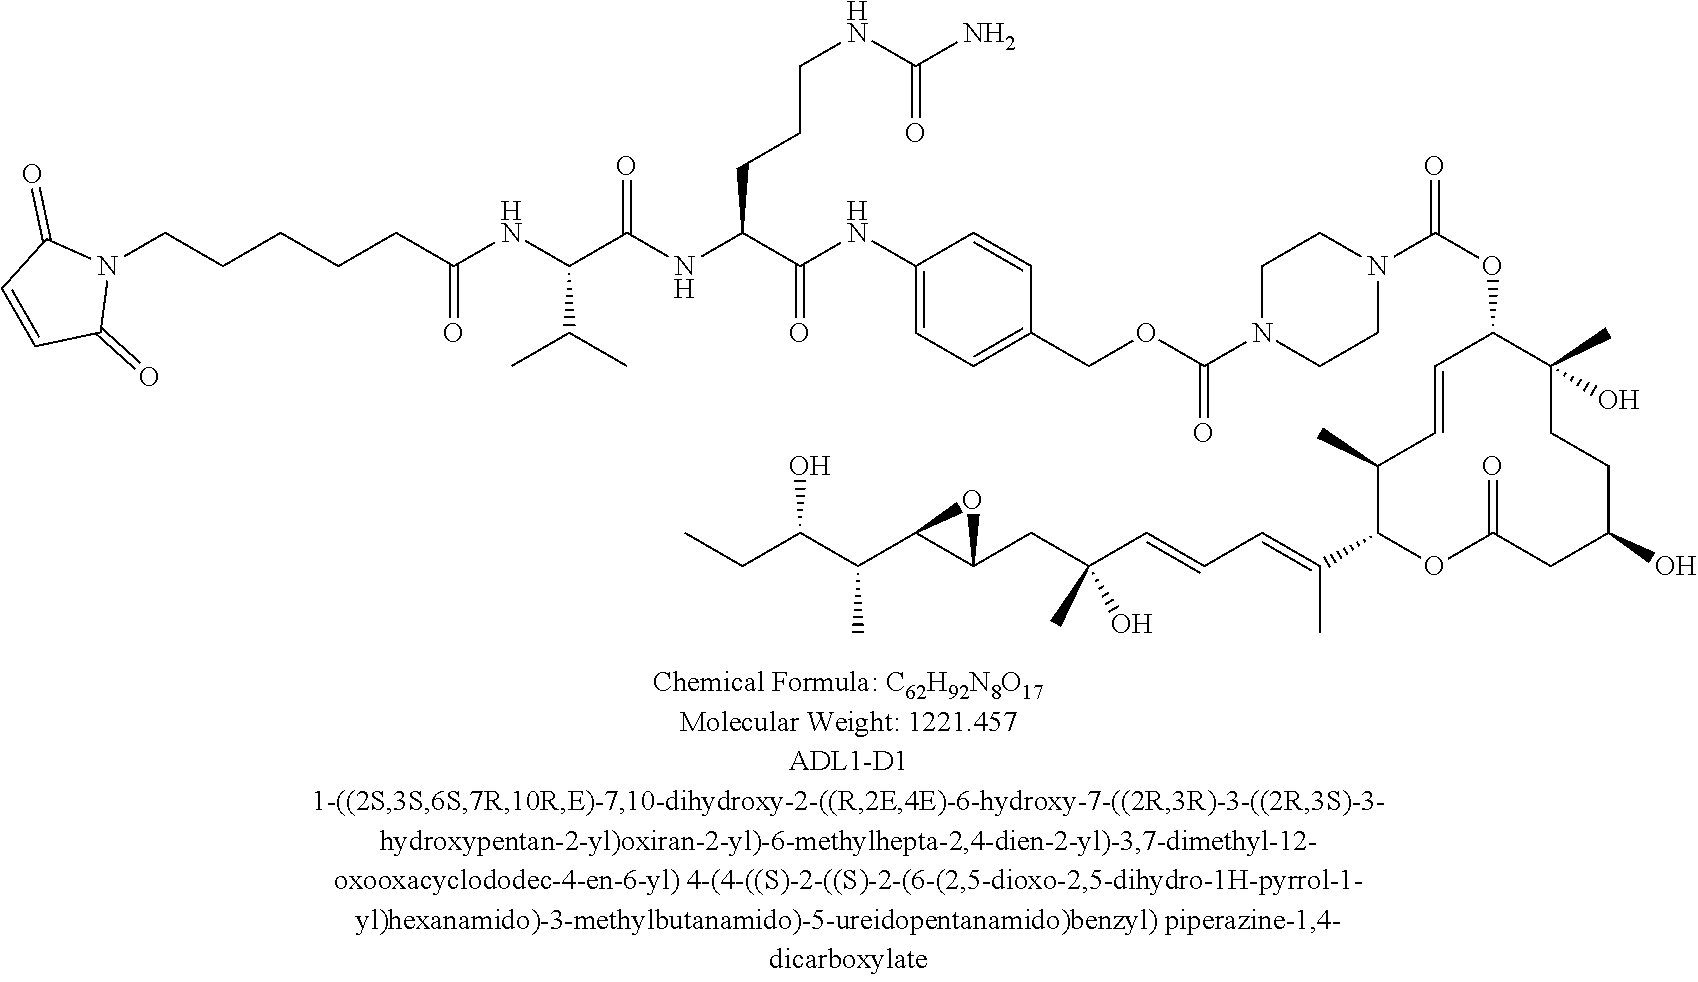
C1(COC(N2CCN(C(OC3C(C)(O)CCC(O)CC(=O)OC(C(=CC=CC(CC4C(C(C(CC)O)C)O4)(C)O)C)C(C)C=C3)=O)CC2)=O)=CC=C(NC(C(NC(C(NC(CCCCCN2C(=O)C=CC2=O)=O)C(C)C)=O)CCCNC(N)=O)=O)C=C1
